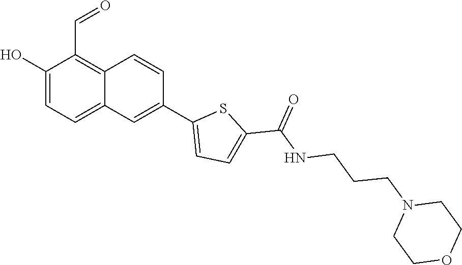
OC1=CC=C2C(=C1C=O)C=CC(C1=CC=C(C(=O)NCCCN3CCOCC3)S1)=C2
